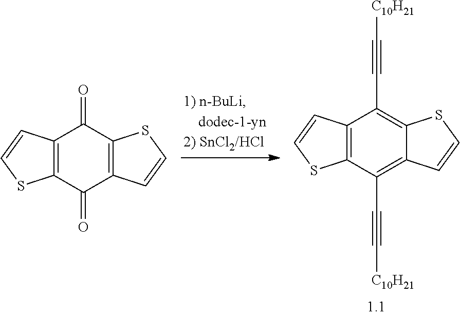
C12=C(C(C#C[C10H21])=C3C(=C1C#C[C10H21])SC=C3)SC=C2.C12=C(C(=O)C3=C(C1=O)SC=C3)SC=C2
